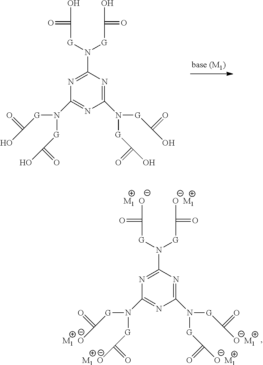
C1(N([G]C(O)=O)[G]C(O)=O)=NC(N([G]C(O)=O)[G]C(O)=O)=NC(N([G]C(O)=O)[G]C(O)=O)=N1.C1(N([G]C([O  M1])=O)[G]C([O  M1])=O)=NC(N([G]C([M1  O])=O)[G]C([O  M1])=O)=NC(N([G]C([M1  O])=O)[G]C([M1  O])=O)=N1
